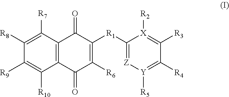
C1([R8])=C([R7])C2=C(C([R10])=C1[R9])C(=O)C([R6])=C([R1]C1=[Z][Y]([R5])=C([R4])C([R3])=[X]1[R2])C2=O
